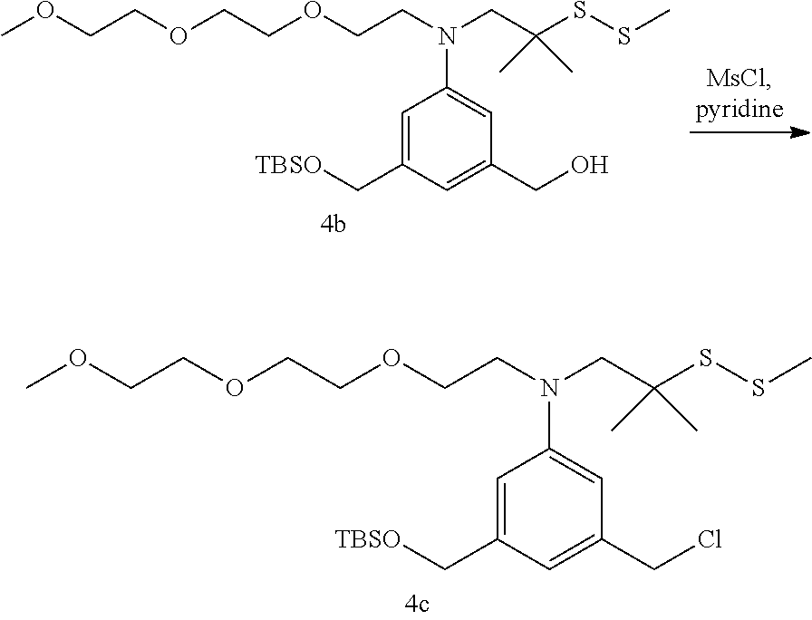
COCCOCCOCCN(CC(SSC)(C)C)C1=CC(CCl)=CC(C[TBSO])=C1.COCCOCCOCCN(CC(SSC)(C)C)C1=CC(CO)=CC(C[TBSO])=C1
